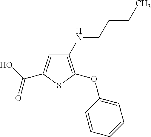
C1(NCCCC)=C(OC2=CC=CC=C2)SC(C(O)=O)=C1
